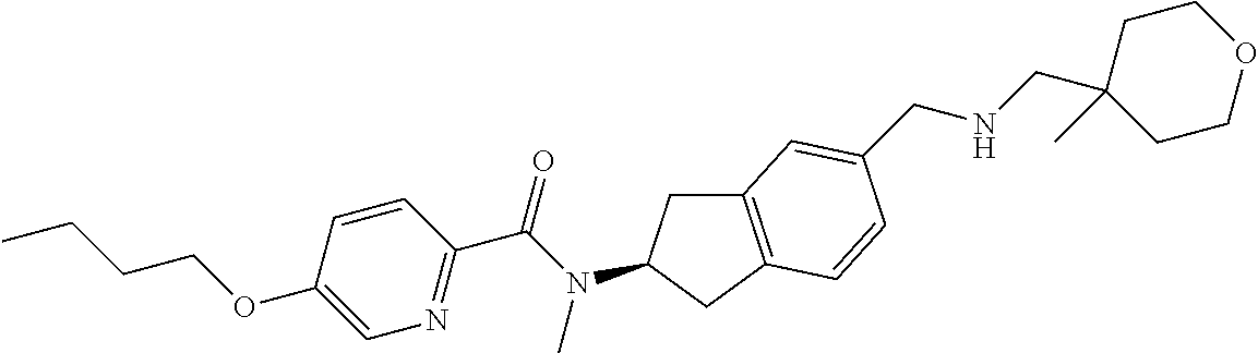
C1(OCCCC)=CN=C(C(N(C)C2CC3=C(C2)C=CC(CNCC2(C)CCOCC2)=C3)=O)C=C1
